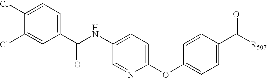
C1(C(NC2=CC=C(OC3=CC=C(C([R507])=O)C=C3)N=C2)=O)=CC=C(Cl)C(Cl)=C1
